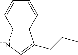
C12=C(C=CC=C1)C(CCC)=CN2
